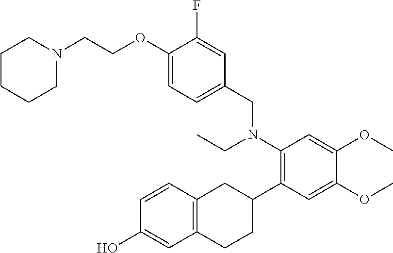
OC1=CC2=C(C=C1)CC(C1=C(N(CC)CC3=CC=C(OCCN4CCCCC4)C(F)=C3)C=C(OC)C(OC)=C1)CC2
